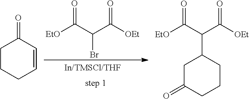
[EtO]C(C(C([OEt])=O)C1CC(=O)CCC1)=O.[EtO]C(C(C([OEt])=O)Br)=O.C1CCC=CC1=O
